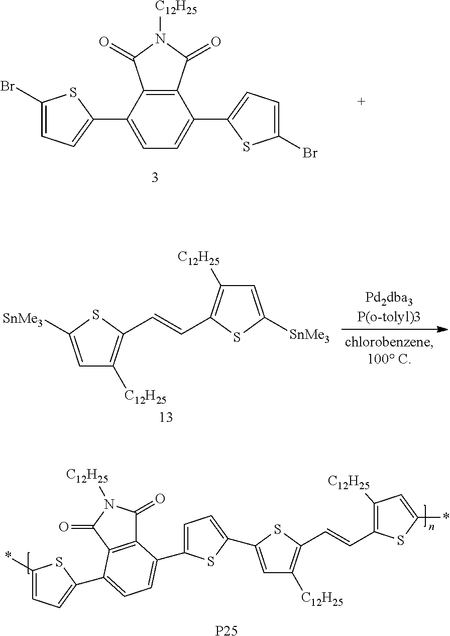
C1(C2=CC=C(Br)S2)=CC=C(C2=CC=C(Br)S2)C2=C1C(=O)N([C12H25])C2=O.C1=C([SnMe3])SC(C=CC2=C([C12H25])C=C([SnMe3])S2)=C1[C12H25].C1=C(C2=CC=C(C3=CC=C(C4=CC=C(*)S4)C4=C3C(=O)N([C12H25])C4=O)S2)SC(C=CC2=C([C12H25])C=C(*)S2)=C1[C12H25].[P25]
